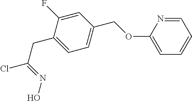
C(C1=CC=C(COC2=CC=CC=N2)C=C1F)C(Cl)=NO
